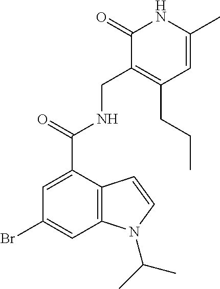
BrC1=CC2=C(C(C(=O)NCC3=C(CCC)C=C(C)NC3=O)=C1)C=CN2C(C)C
